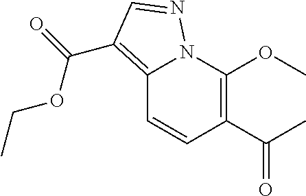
C12=C(C(=O)OCC)C=NN1C(OC)=C(C(C)=O)C=C2
